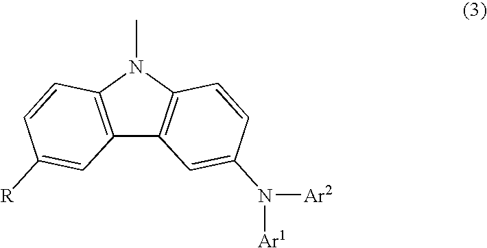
C12=C(N(C)C3=C1C=C(N([Ar1])[Ar2])C=C3)C=CC([R])=C2
